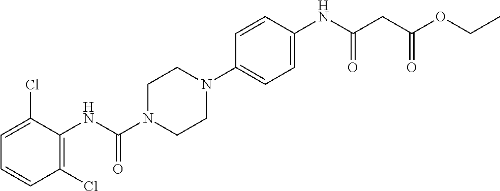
C1=C(Cl)C(NC(N2CCN(C3=CC=C(NC(CC(OCC)=O)=O)C=C3)CC2)=O)=C(Cl)C=C1
